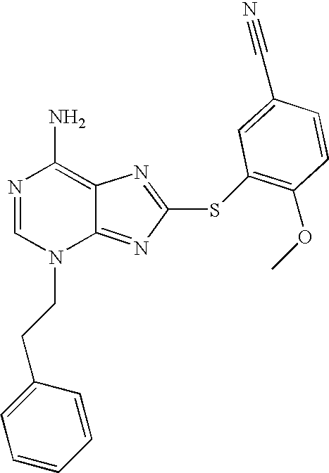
N1=CN(CCC2=CC=CC=C2)C2=NC(SC3=C(OC)C=CC(C#N)=C3)=NC2=C1N
